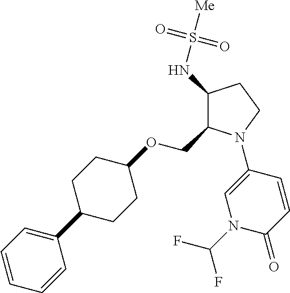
C1(NS([Me])(=O)=O)C(COC2CCC(C3=CC=CC=C3)CC2)N(C2=CN(C(F)F)C(=O)C=C2)CC1
